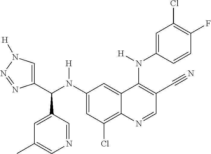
C1(N(C(C2=CN([H])N=N2)C2=CC(C)=CN=C2)[H])=CC(Cl)=C2C(=C1)C(N(C1=CC(Cl)=C(F)C=C1)[H])=C(C#N)C=N2
